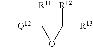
[Q12](C1([R11])C([R12])([R13])O1)C
